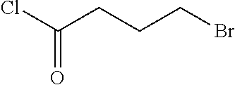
ClC(CCCBr)=O
